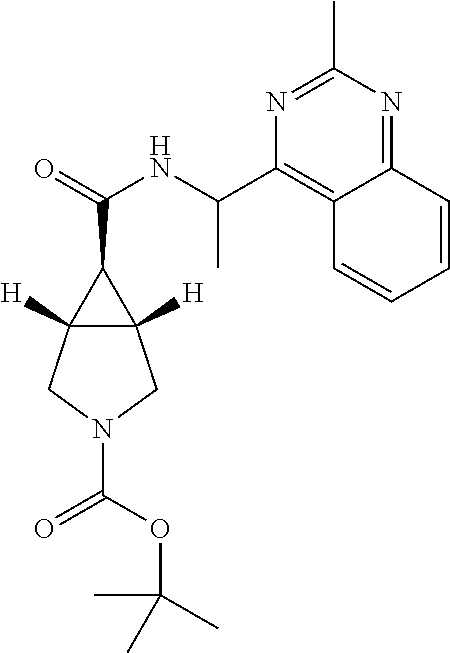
C12([H])C([H])(C1C(=O)NC(C1=C3C(=NC(C)=N1)C=CC=C3)C)CN(C(OC(C)(C)C)=O)C2
